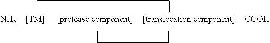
N[[TM]].[[protease component]].[COOH][[translocation component]]
